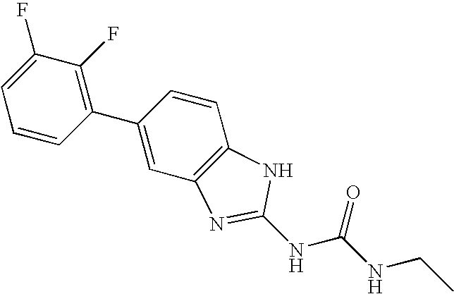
C1=C(F)C(F)=C(C2=CC3=C(C=C2)NC(NC(NCC)=O)=N3)C=C1
